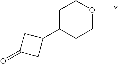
C1OCCC(C2CC(=O)C2)C1
